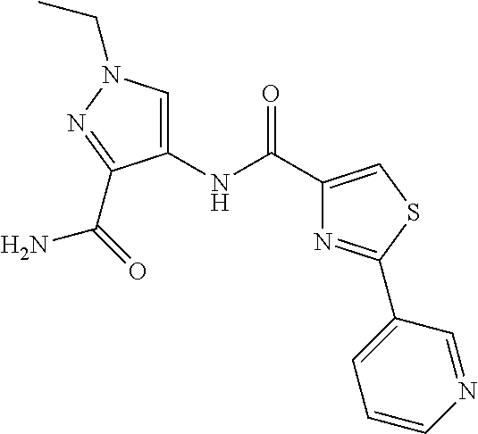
C1(NC(C2=CSC(C3=CC=CN=C3)=N2)=O)=CN(CC)N=C1C(N)=O
